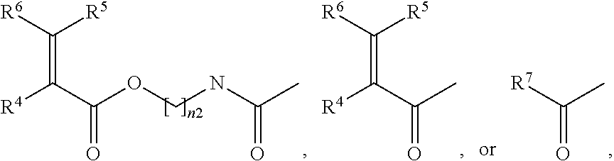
CC(NCOC(C([R4])=C([R5])[R6])=O)=O.CC([R7])=O.CC(C([R4])=C([R5])[R6])=O
